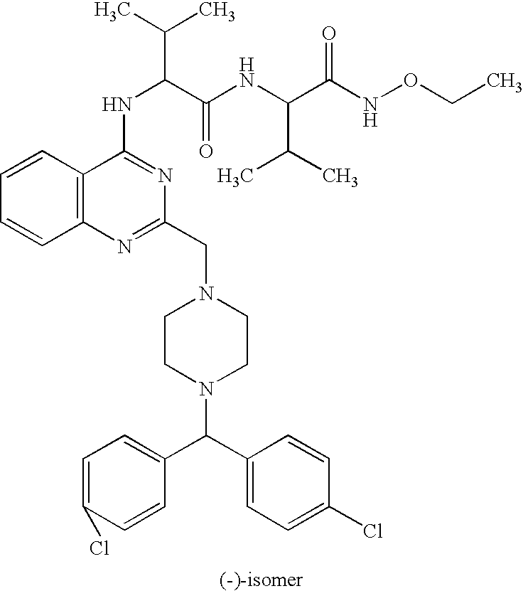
N(C(C(NC(C(NOCC)=O)C(C)C)=O)C(C)C)C1=NC(CN2CCN(C(C3=CC=C(Cl)C=C3)C3=CC=C(Cl)C=C3)CC2)=NC2=C1C=CC=C2
